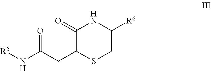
C(C1C(=O)NC([R6])CS1)C(N[R5])=O
